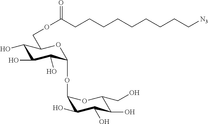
C1(O)C(O)C(O)C(OC2C(O)C(O)C(O)C(CO)O2)OC1COC(=O)CCCCCCCCC[N3]
